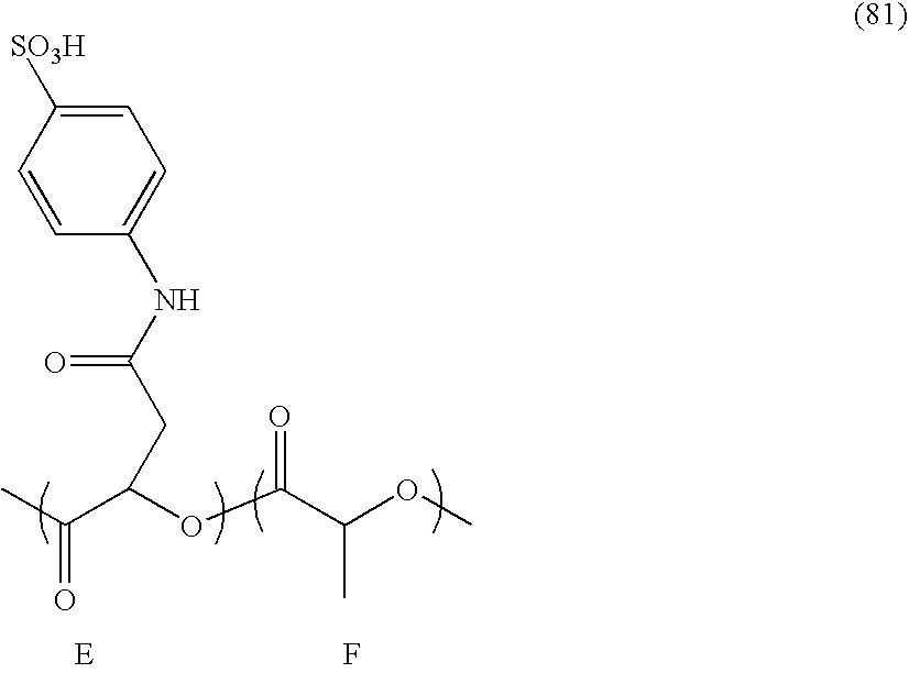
CC(=O)C(OC(C(OC)C)=O)CC(=O)NC1=CC=C([SO3H])C=C1.F
